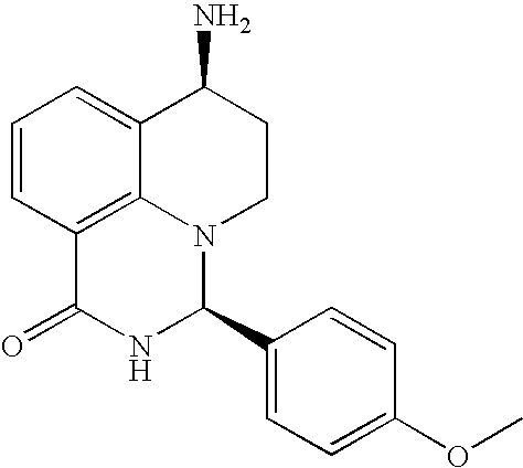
C1=CC2=C3C(=C1)C(N)CCN3C(C1=CC=C(OC)C=C1)NC2=O
